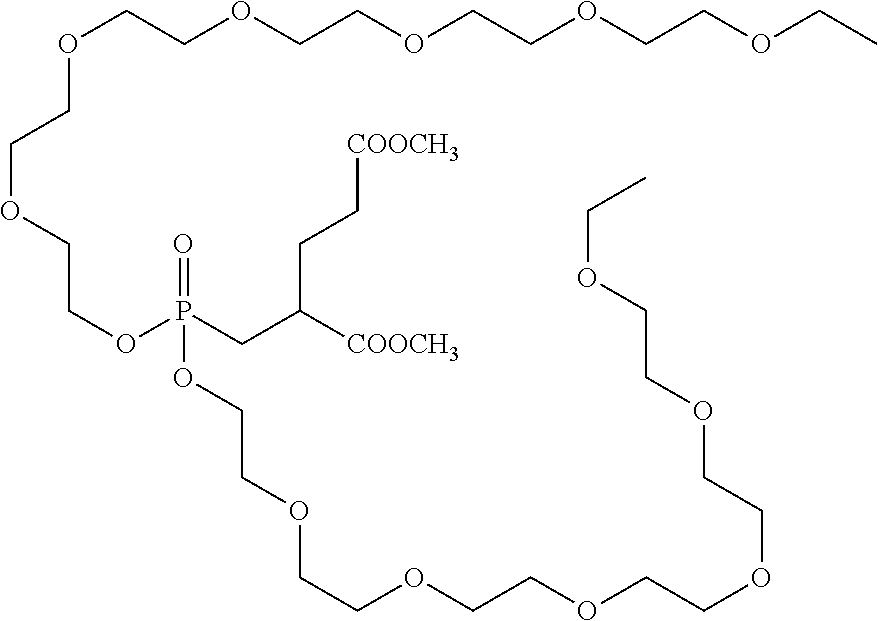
C(OCCOP(CC([COOCH3])CC[COOCH3])(=O)OCCOCCOCCOCCOCCOCCOCC)COCCOCCOCCOCCOCC
